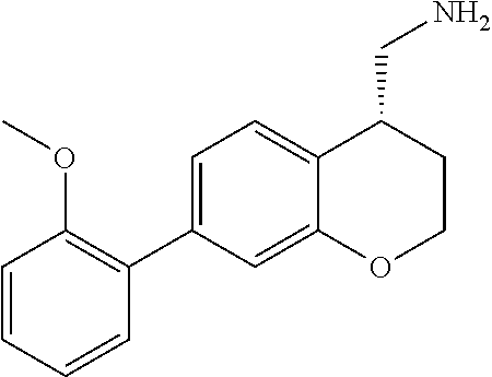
C1(C2=CC=C3C(=C2)OCCC3CN)=C(OC)C=CC=C1
